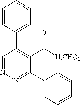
C1=CC(C2=C(C([N(CH3)2])=O)C(C3=CC=CC=C3)=NN=C2)=CC=C1
